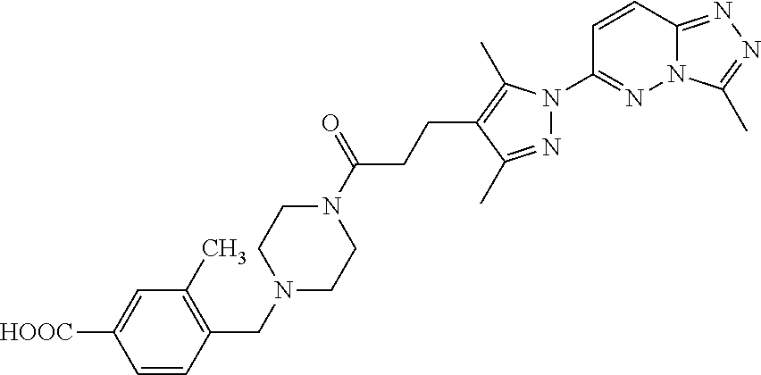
N12C(=NN=C1C)C=CC(N1N=C(C)C(CCC(N3CCN(CC4=C(C)C=C([HOOC])C=C4)CC3)=O)=C1C)=N2
